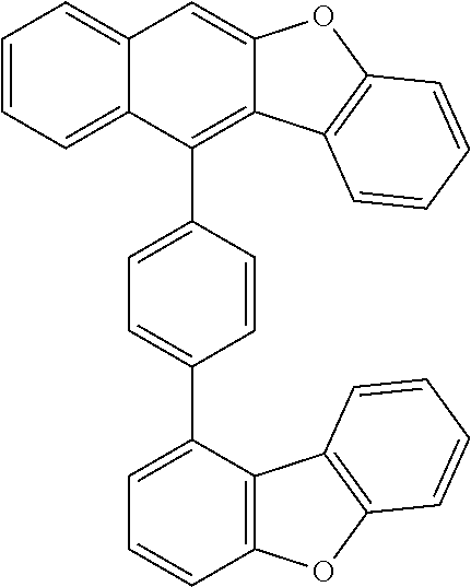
C1=CC=C2C(=C1)C=C1C(=C2C2=CC=C(C3=CC=CC4=C3C3=C(O4)C=CC=C3)C=C2)C2=C(O1)C=CC=C2
